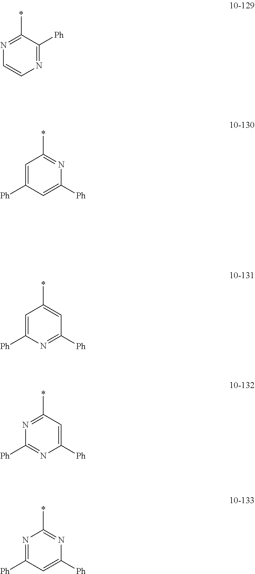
N1=C(*)C([Ph])=NC=C1.C1=C([Ph])C=C([Ph])N=C1*.C1=C([Ph])N=C([Ph])C=C1*.N1=C(*)C=C([Ph])N=C1[Ph].N1=C([Ph])C=C([Ph])N=C1*
